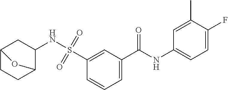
C1=C(C(NC2=CC=C(F)C(C)=C2)=O)C=C(S(=O)(=O)NC2CC3CCC2O3)C=C1
